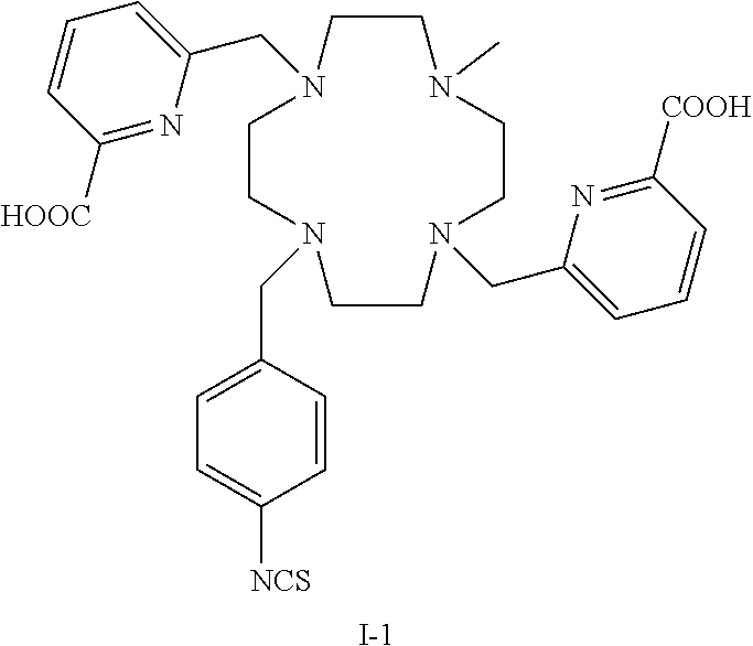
C1CN(CC2=CC=C([NCS])C=C2)CCN(CC2=CC=CC([COOH])=N2)CCN(C)CCN1CC1=CC=CC([HOOC])=N1.[I-]
